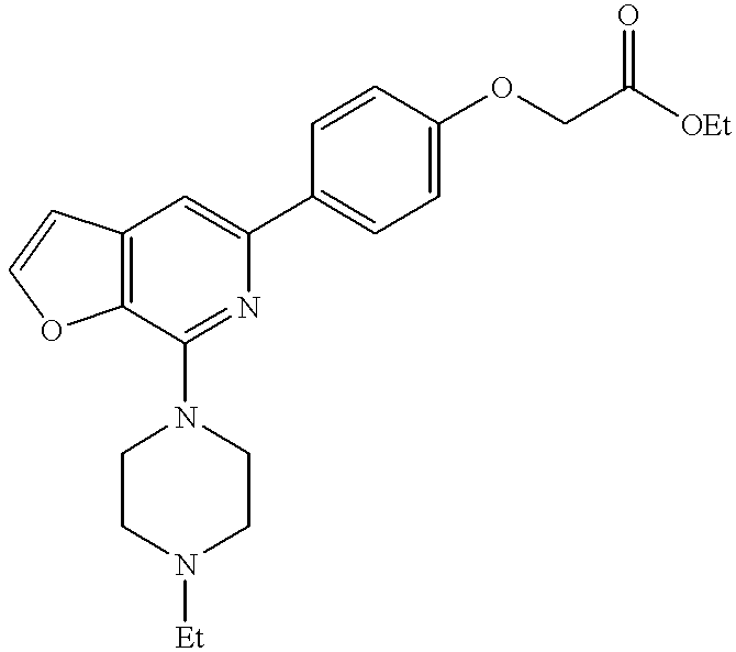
C12=C(C(N3CCN([Et])CC3)=NC(C3=CC=C(OCC([OEt])=O)C=C3)=C1)OC=C2
